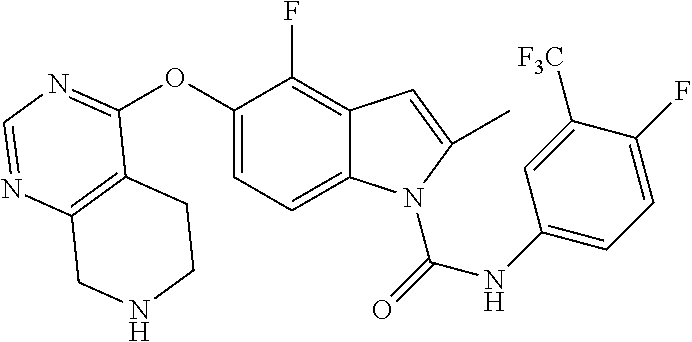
C12=C(N=CN=C1OC1=CC=C3C(=C1F)C=C(C)N3C(=O)NC1=CC=C(F)C([F3C])=C1)CNCC2
